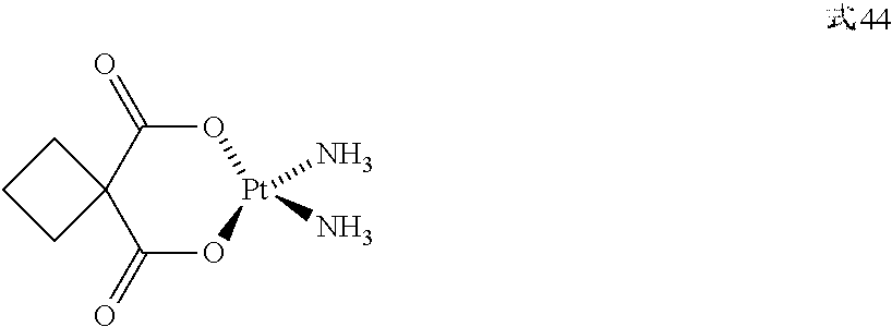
C1CCC12C(=O)O[Pt](N)(N)OC2=O
